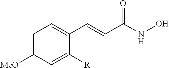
C1=C([MeO])C=C([R])C(C=CC(NO)=O)=C1
